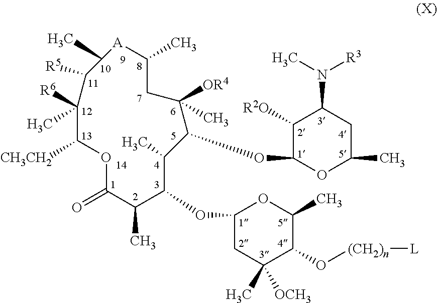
C1(OC2C(C)C(OC3OC(C)CC(N(C)[R3])C3[R2O])C(C)([OR4])CC(C)[A]C(C)C([R5])C(C)([R6])C([CH3CH2])OC(=O)C2C)CC([OCH3])(C)C(O[(CH2)n][L])C(C)O1
